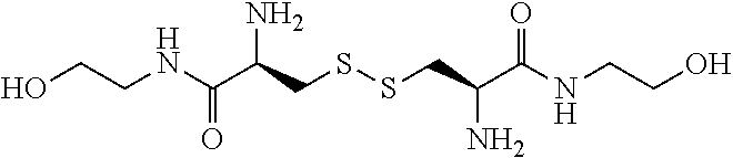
C(NC(C(CSSCC(C(NCCO)=O)N)N)=O)CO
